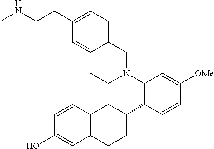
C1(O)=CC2=C(C=C1)CC(C1=C(N(CC3=CC=C(CCNC)C=C3)CC)C=C([OMe])C=C1)CC2
